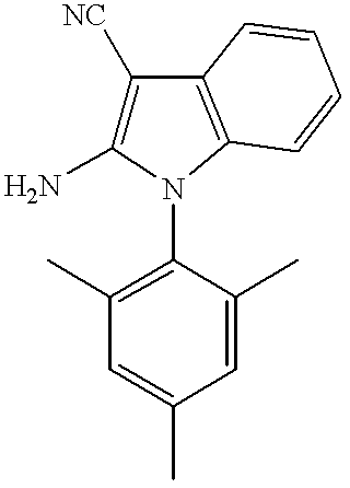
C1([NC])=C(N)N(C2=C(C)C=C(C)C=C2C)C2=C1C=CC=C2
